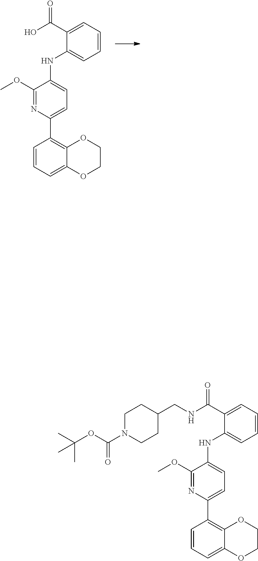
COC1=NC(C2=C3OCCOC3=CC=C2)=CC=C1NC1=CC=CC=C1C(O)=O.CC(C)(OC(=O)N1CCC(CNC(C2=CC=CC=C2NC2=CC=C(C3=C4OCCOC4=CC=C3)N=C2OC)=O)CC1)C
